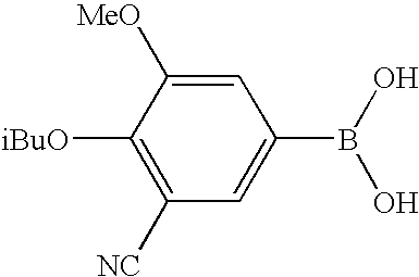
C1([iBuO])=C([NC])C=C(B(O)O)C=C1[MeO]
